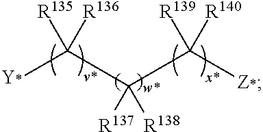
[R135]C([Y*])([R136])C([R137])([R138])C([R139])([R140])[Z*]
